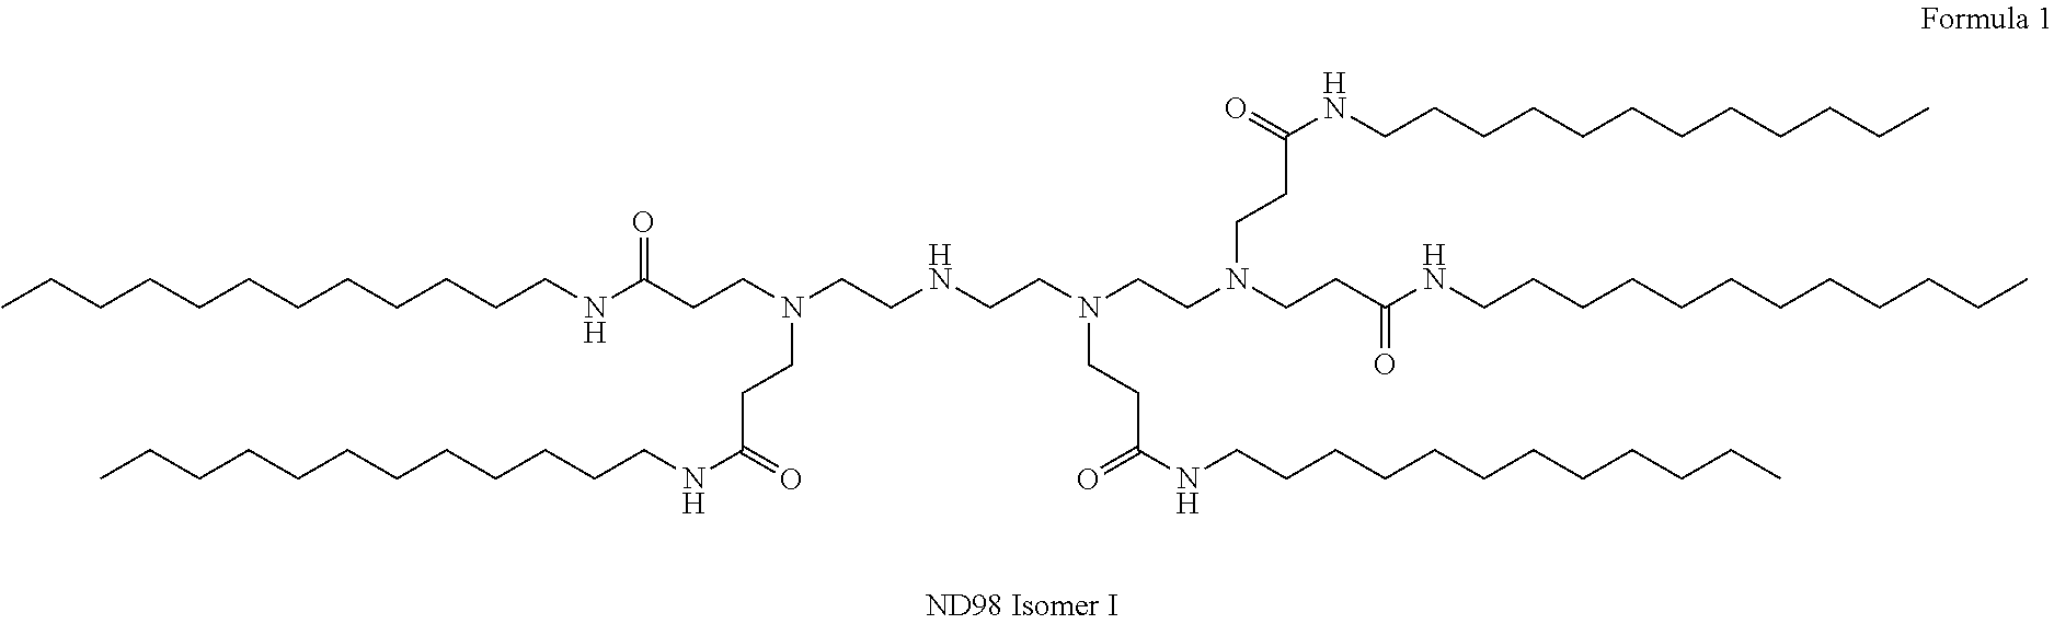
C(CCCCCCCCNC(CCN(CCN(CCNCCN(CCC(NCCCCCCCCCCCC)=O)CCC(NCCCCCCCCCCCC)=O)CCC(NCCCCCCCCCCCC)=O)CCC(=O)NCCCCCCCCCCCC)=O)CCC
